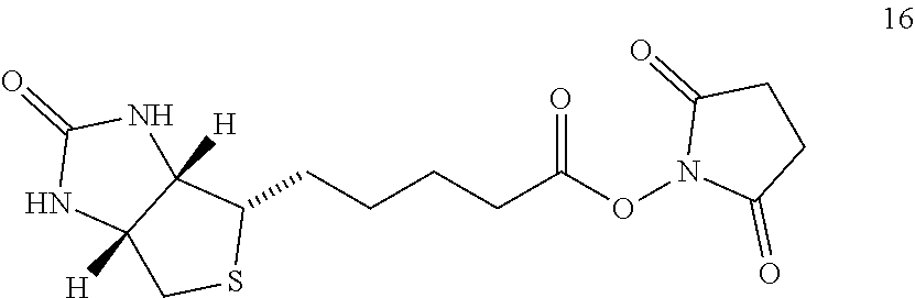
C1(CCCCC(ON2C(=O)CCC2=O)=O)C2([H])C([H])(CS1)NC(=O)N2
